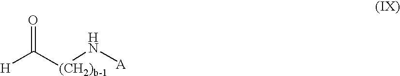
[H]C([(CH2)b-1]N[A])=O
